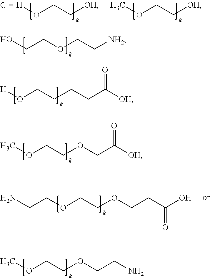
OCCOCC[NH2].[H]OCC[OH].COCC[OH].[H]OCCCCC([OH])=O.COCCOCC([OH])=O.C(OCCOCCC(O)=O)CN.COCCOCCN
